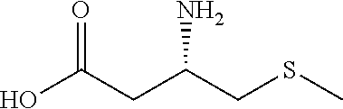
OC(CC(CSC)N)=O
